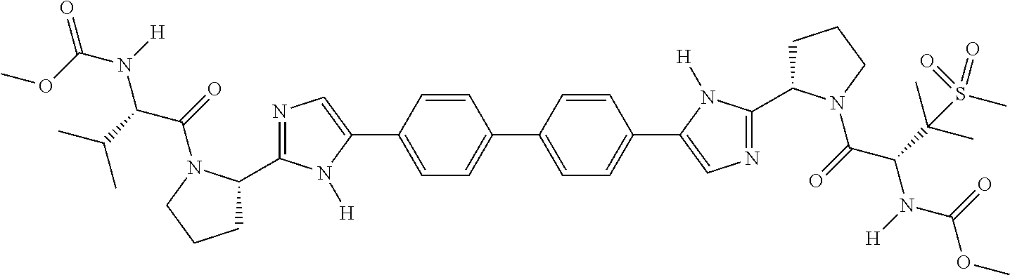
C1=C(C2=CN=C(C3CCCN3C(=O)C(C(C)C)N(C(=O)OC)[H])N2[H])C=CC(C2=CC=C(C3=CN=C(C4CCCN4C(=O)C(C(C)(C)S(C)(=O)=O)N(C(OC)=O)[H])N3[H])C=C2)=C1
